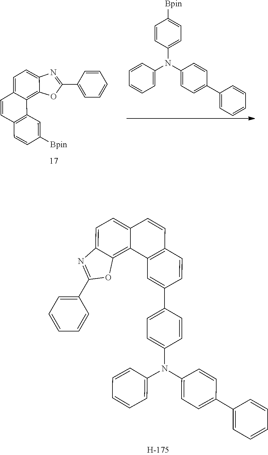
C1(C2=NC3=CC=C4C(=C3O2)C2=C(C=C4)C=CC(C3=CC=C(N(C4=CC=CC=C4)C4=CC=C(C5=CC=CC=C5)C=C4)C=C3)=C2)=CC=CC=C1.C1(C2=NC3=CC=C4C(=C3O2)C2=C(C=C4)C=CC([Bpin])=C2)=CC=CC=C1.C1=CC(N(C2=CC=C(C3=CC=CC=C3)C=C2)C2=CC=CC=C2)=CC=C1[Bpin]
